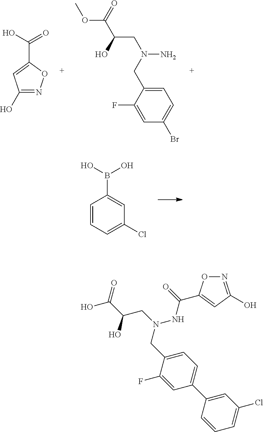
C1(O)=NOC(C(O)=O)=C1.C1=C(CN(CC(C(=O)OC)O)N)C(F)=CC(Br)=C1.C1=CC=C(Cl)C=C1B(O)O.N1=C(O)C=C(C(=O)NN(CC(O)C(O)=O)CC2=CC=C(C3=CC(Cl)=CC=C3)C=C2F)O1
